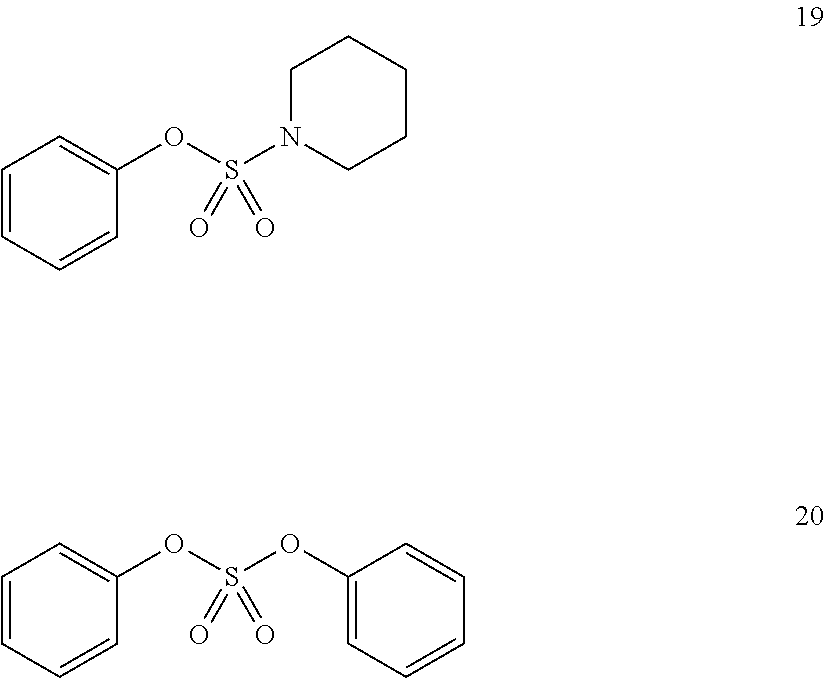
C1=CC=CC(OS(N2CCCCC2)(=O)=O)=C1.C1=CC=CC(OS(OC2=CC=CC=C2)(=O)=O)=C1
